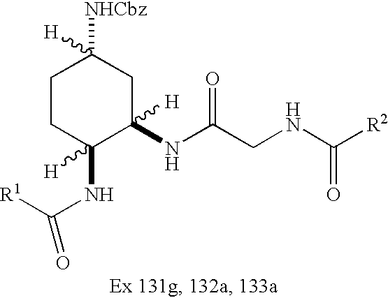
C1CC(NC([R1])=O)([H])C(NC(CNC([R2])=O)=O)([H])CC1([H])[NHCbz]
